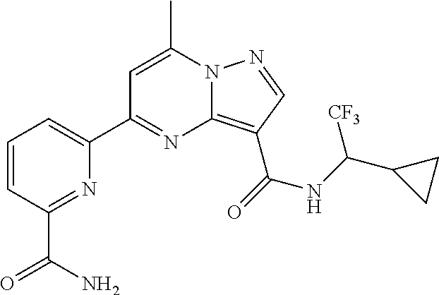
C1=C(C)N2C(=C(C(=O)NC(C3CC3)[CF3])C=N2)N=C1C1=CC=CC(C(N)=O)=N1
